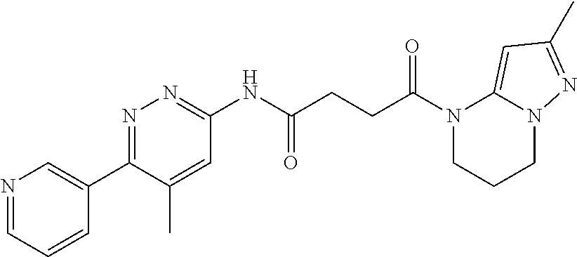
N1=CC=CC(C2=NN=C(NC(CCC(N3CCCN4C3=CC(C)=N4)=O)=O)C=C2C)=C1
